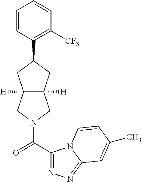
C1=CC(C2CC3([H])C([H])(CN(C(C4=NN=C5N4C=CC(C)=C5)=O)C3)C2)=C([CF3])C=C1
